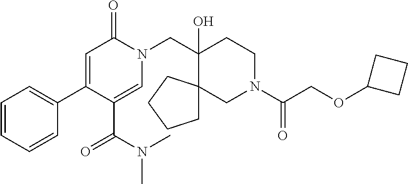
C1=CC=CC(C2=CC(=O)N(CC3(O)C4(CN(C(COC5CCC5)=O)CC3)CCCC4)C=C2C(=O)N(C)C)=C1
